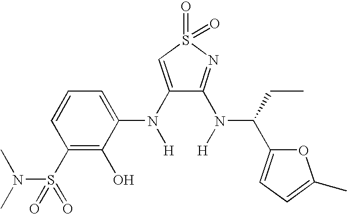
C1(N([H])C2=CC=CC(S(N(C)C)(=O)=O)=C2O)=CS(=O)(=O)N=C1N([H])C(CC)C1=CC=C(C)O1
